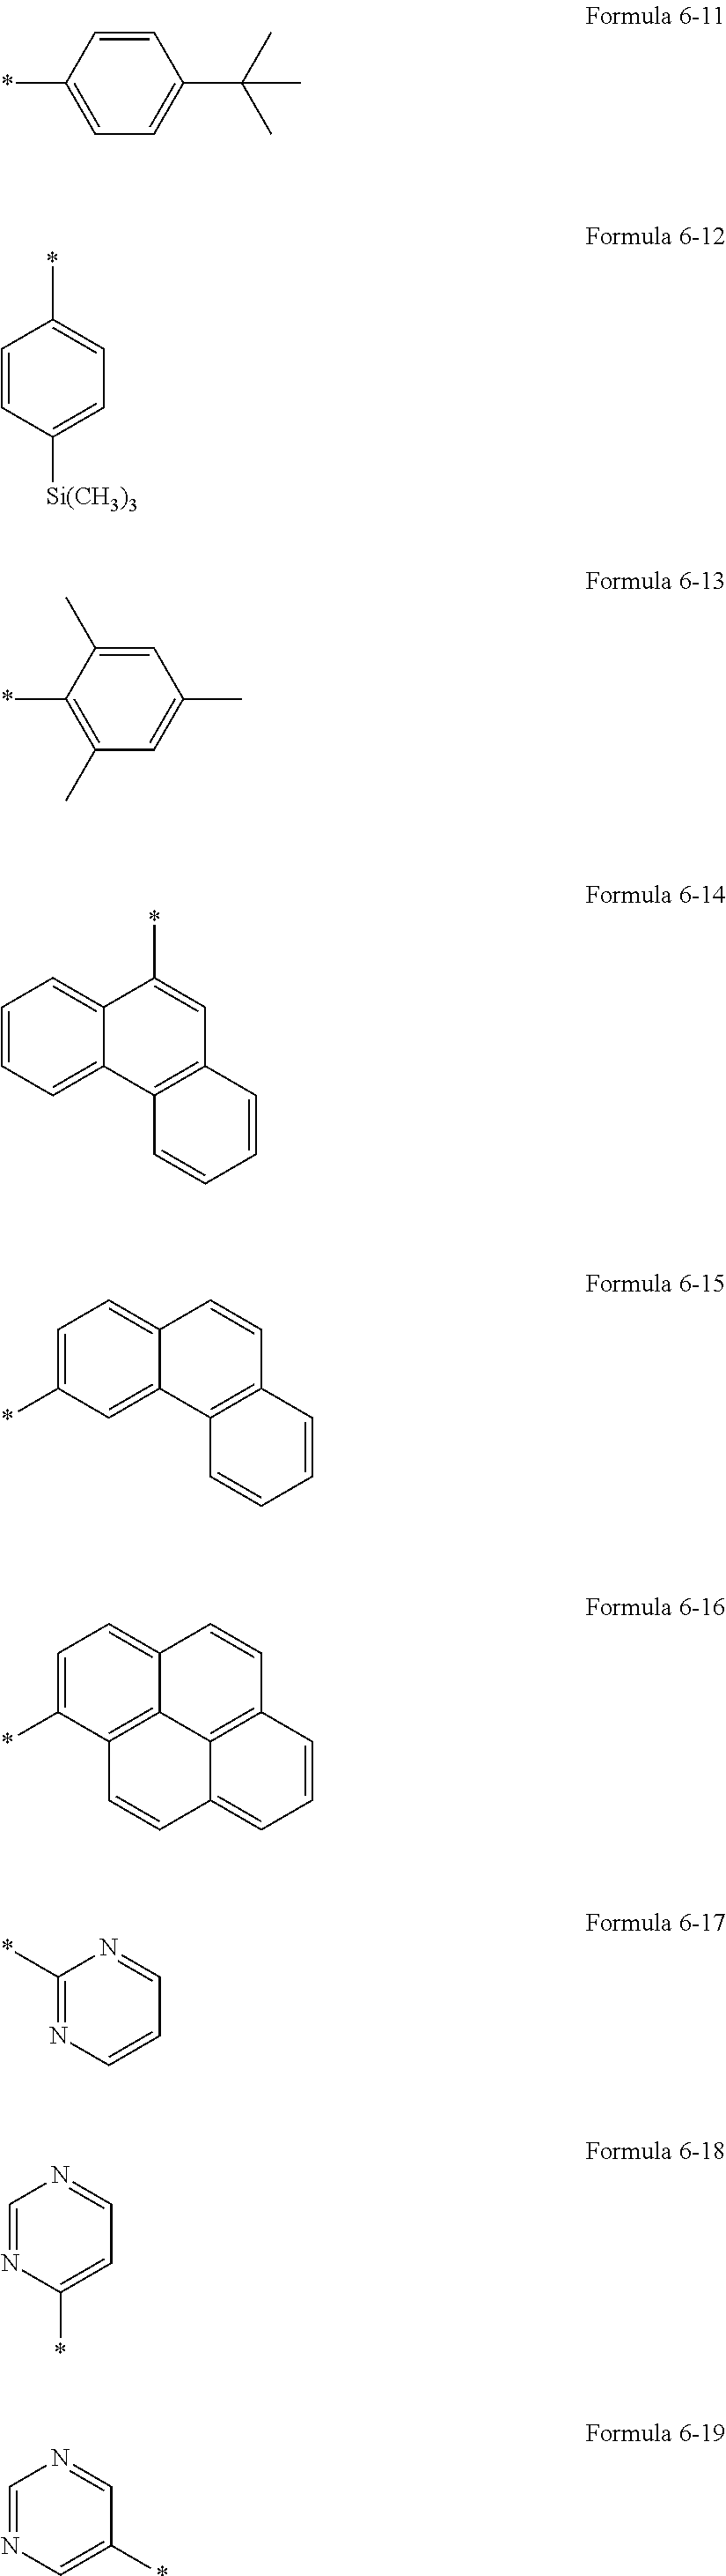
C1=CC(*)=CC=C1C(C)(C)C.C1=CC([Si(CH3)3])=CC=C1*.C1=C(C)C(*)=C(C)C=C1C.C1=CC=C2C(=C1)C(*)=CC1=C2C=CC=C1.C1=C(*)C=C2C(=C1)C=CC1=C2C=CC=C1.C1=C(*)C2=C3C(=C1)C=CC1=C3C(=CC=C1)C=C2.C1(*)=NC=CC=N1.C1=NC(*)=CC=N1.C1=NC=C(*)C=N1
